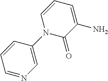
C1=NC=C(N2C(=O)C(N)=CC=C2)C=C1
